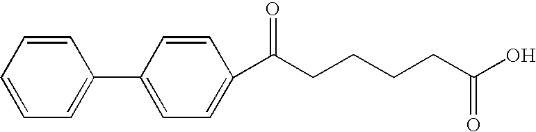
C1=CC=CC=C1C1=CC=C(C(CCCCC(O)=O)=O)C=C1
